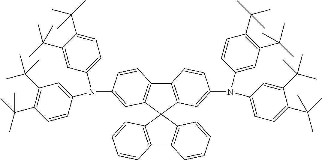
C12=C(C3(C4=C1C=CC=C4)C1=C(C4=C3C=C(N(C3=CC=C(C(C)(C)C)C(C(C)(C)C)=C3)C3=CC(C(C)(C)C)=C(C(C)(C)C)C=C3)C=C4)C=CC(N(C3=CC=C(C(C)(C)C)C(C(C)(C)C)=C3)C3=CC(C(C)(C)C)=C(C(C)(C)C)C=C3)=C1)C=CC=C2
